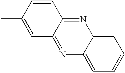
C1=C2C(=CC=C1)N=C1C(=N2)C=CC(C)=C1
